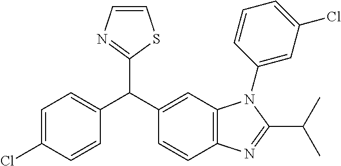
C1=C(Cl)C=CC(C(C2=CC3=C(C=C2)N=C(C(C)C)N3C2=CC(Cl)=CC=C2)C2=NC=CS2)=C1
